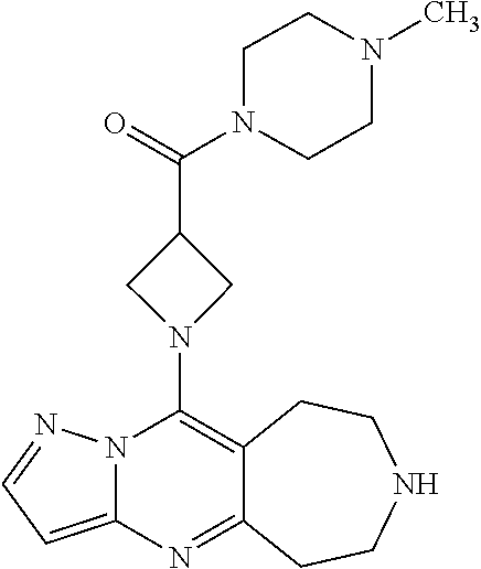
C12=C(N3CC(C(=O)N4CCN(C)CC4)C3)N3C(=CC=N3)N=C1CCNCC2
